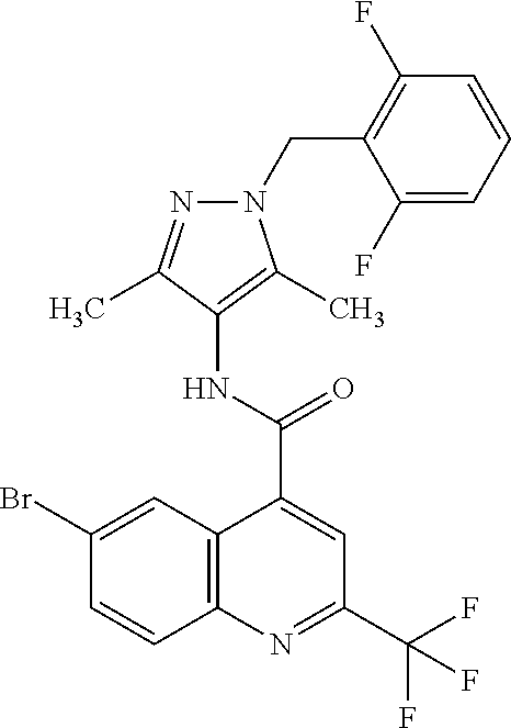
C12=C(C=C(Br)C=C1)C(C(NC1=C(C)N(CC3=C(F)C=CC=C3F)N=C1C)=O)=CC(C(F)(F)F)=N2
